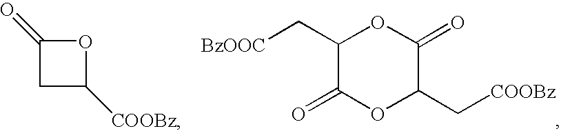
O1C(=O)CC1[COOBz].C1(C[BzOOC])C(=O)OC(C[COOBz])C(=O)O1
